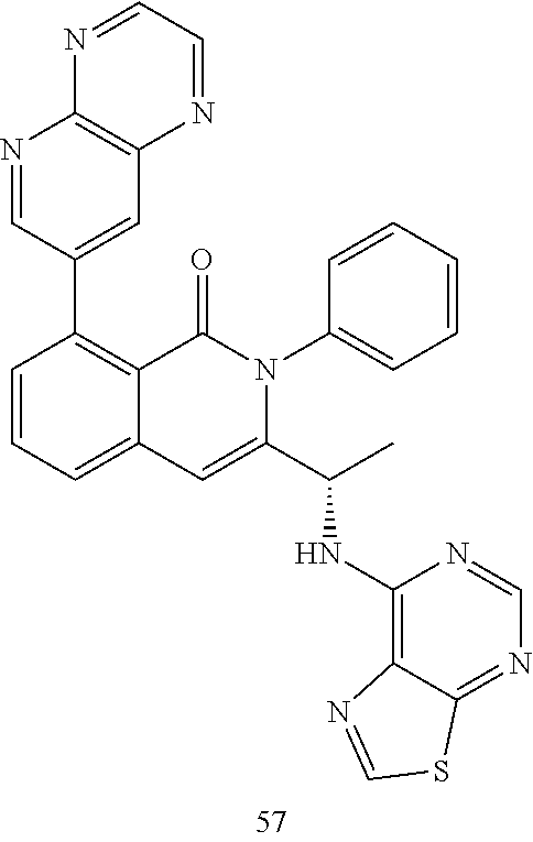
N1=CC(C2=C3C(=CC=C2)C=C(C(C)NC2=C4C(=NC=N2)SC=N4)N(C2=CC=CC=C2)C3=O)=CC2=C1N=CC=N2
